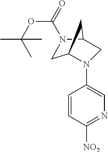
C1(N2C3CN(C(=O)OC(C)(C)C)C(C2)C3)=CN=C([NO2])C=C1
